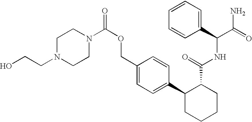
C1(COC(N2CCN(CCO)CC2)=O)=CC=C(C2C(C(NC(C(N)=O)C3=CC=CC=C3)=O)CCCC2)C=C1
